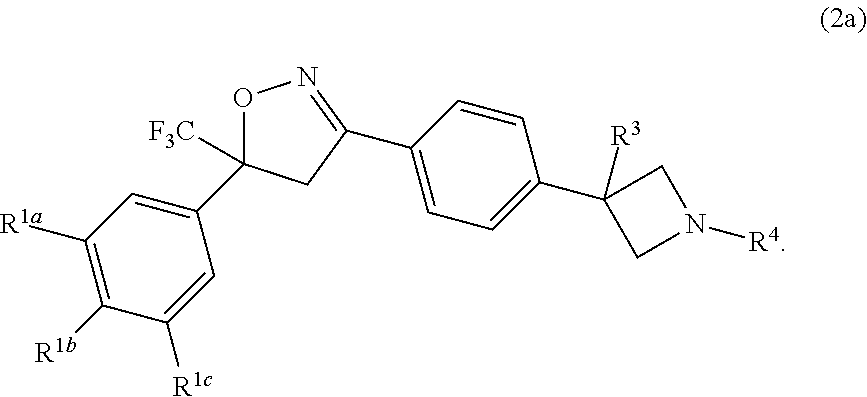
O1C([F3C])(C2=CC([R1a])=C([R1b])C([R1c])=C2)CC(C2=CC=C(C3([R3])CN([R4])C3)C=C2)=N1
